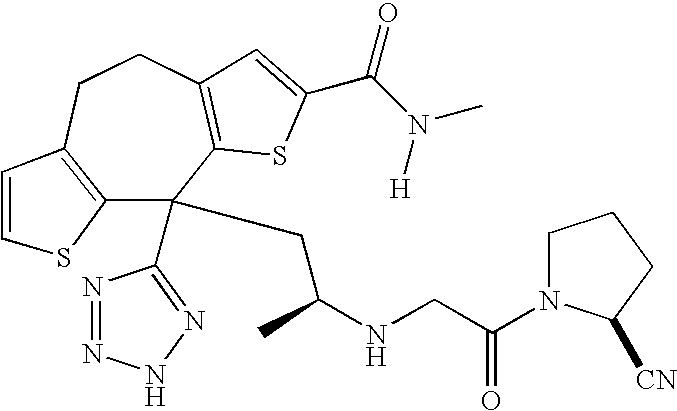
C12=C(CCC3=C(C1(C1=NNN=N1)CC(NCC(=O)N1CCCC1[CN])C)SC(C(N([H])C)=O)=C3)C=CS2
